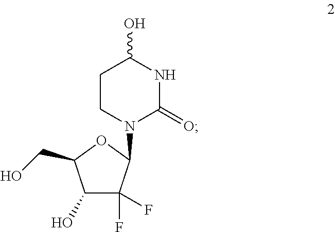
C1CN(C2C(F)(F)C(O)C(CO)O2)C(=O)NC1O
